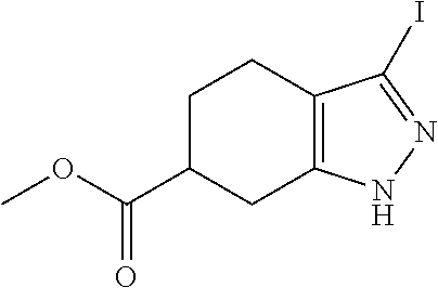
C12=C(C(I)=NN1)CCC(C(OC)=O)C2
